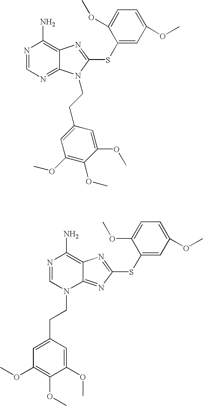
N1=CN=C2C(=C1N)N=C(SC1=CC(OC)=CC=C1OC)N2CCC1=CC(OC)=C(OC)C(OC)=C1.N1=CN(CCC2=CC(OC)=C(OC)C(OC)=C2)C2=NC(SC3=CC(OC)=CC=C3OC)=NC2=C1N
